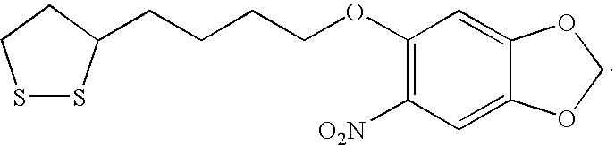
S1SC(CCCCOC2=C([O2N])C=C3C(=C2)OCO3)CC1
